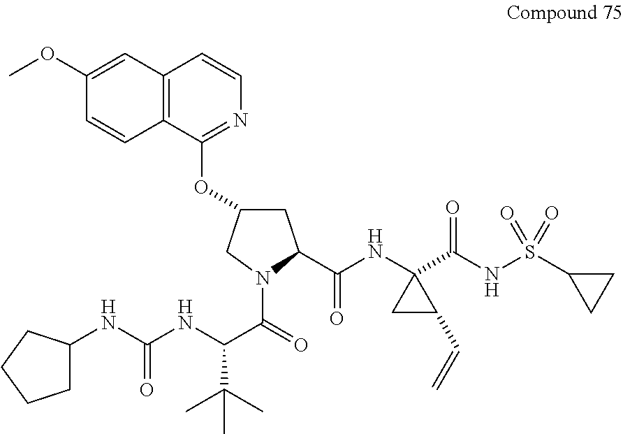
C1C(OC2=NC=CC3=C2C=CC(OC)=C3)CN(C(=O)C(NC(=O)NC2CCCC2)C(C)(C)C)C1C(NC1(C(NS(C2CC2)(=O)=O)=O)CC1C=C)=O
